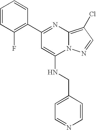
C1=CC(F)=C(C2=NC3=C(Cl)C=NN3C(NCC3=CC=NC=C3)=C2)C=C1
